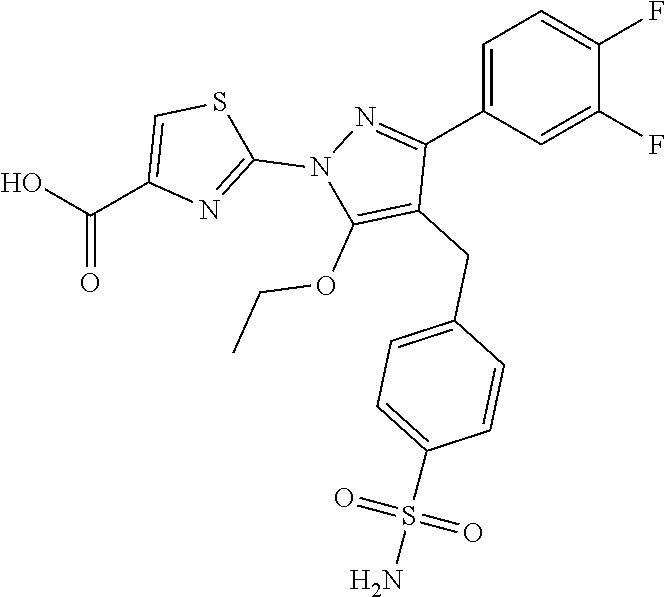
C1=C(C2=NN(C3=NC(C(=O)O)=CS3)C(OCC)=C2CC2=CC=C(S(N)(=O)=O)C=C2)C=C(F)C(F)=C1
